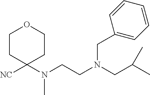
C1CC([NC])(N(CCN(CC(C)C)CC2=CC=CC=C2)C)CCO1
